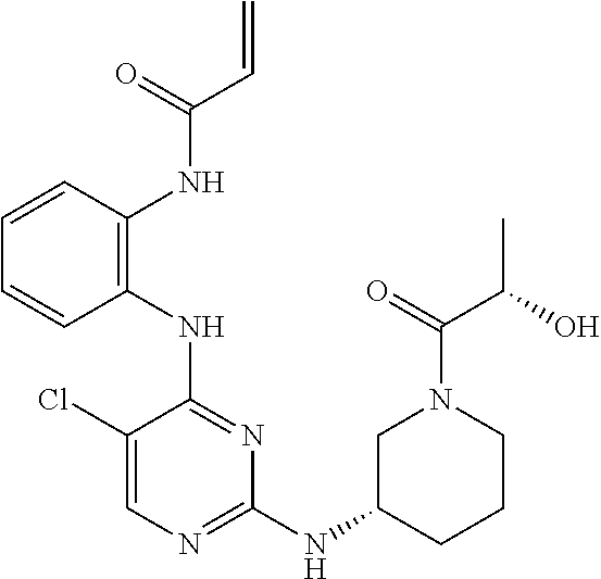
N(C1=NC(NC2CCCN(C(C(C)O)=O)C2)=NC=C1Cl)C1=C(NC(C=C)=O)C=CC=C1
